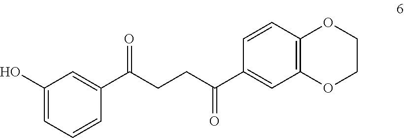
C1(O)=CC=CC(C(CCC(C2=CC3=C(C=C2)OCCO3)=O)=O)=C1
